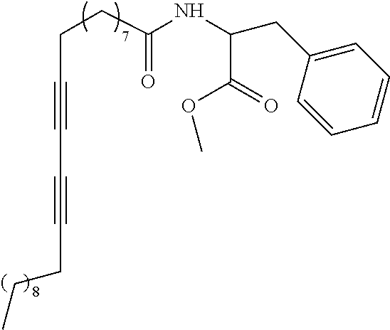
C(C#CC#CCCC)CC(NC(C(OC)=O)CC1=CC=CC=C1)=O
